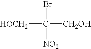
[HOCH2]C(Br)([NO2])[CH2OH]
